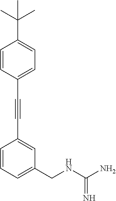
C1(C#CC2=CC=C(C(C)(C)C)C=C2)=CC(CNC(N)=N)=CC=C1
